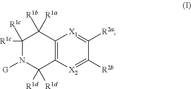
C1([R1c])([R1c])N([G])C([R1d])([R1d])C2=C(C1([R1b])[R1a])[X1]=C([R2a])C([R2b])=[X2]2
